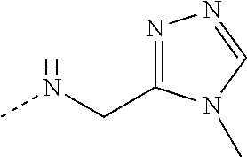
N1=C(CNC)N(C)C=N1
